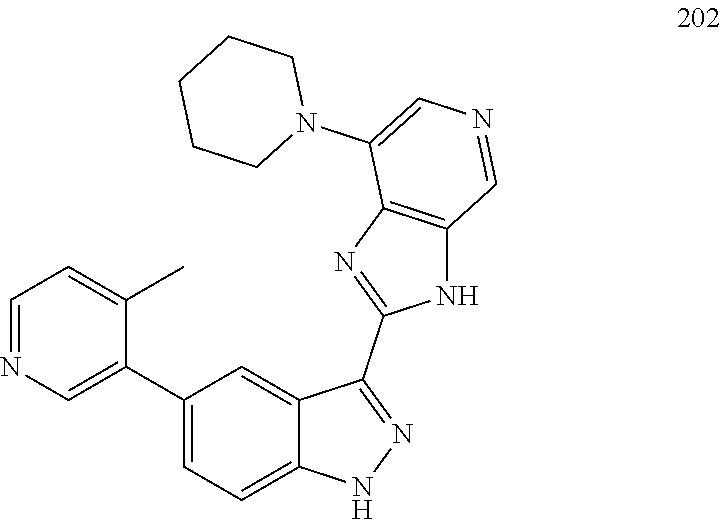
C12=CC(C3=CN=CC=C3C)=CC=C1NN=C2C1=NC2=C(N1)C=NC=C2N1CCCCC1
